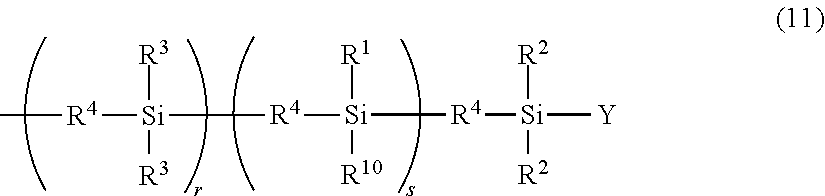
[Si]([R3])([R3])([R4]C)C[R4][Si]([R10])([R1])[R4][Si]([R2])([R2])[Y]
